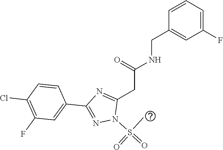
C(C1=NC(C2=CC(F)=C(Cl)C=C2)=NN1S(=O)(C)=O)C(NCC1=CC(F)=CC=C1)=O
